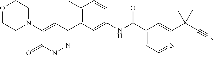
O1CCN(C2=CC(C3=C(C)C=CC(NC(C4=CC=NC(C5(C#N)CC5)=C4)=O)=C3)=NN(C)C2=O)CC1
